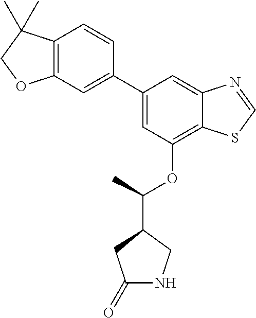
C1=C(C2=CC3=C(C=C2)C(C)(C)CO3)C=C2C(=C1OC(C1CC(=O)NC1)C)SC=N2
